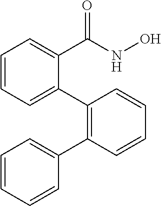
C1=CC=C(C2=C(C3=CC=CC=C3)C=CC=C2)C(C(=O)NO)=C1
